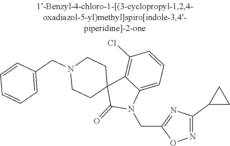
N1(CC2=CC=CC=C2)CCC2(CC1)C(=O)N(CC1=NC(C3CC3)=NO1)C1=CC=CC(Cl)=C21
